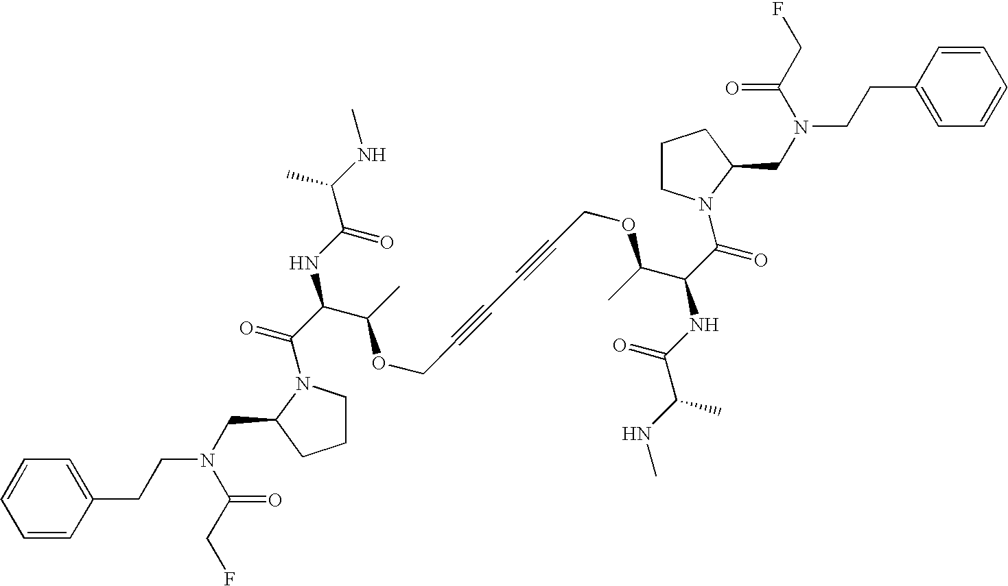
C1=CC=CC(CCN(CC2N(C(C(NC(C(NC)C)=O)C(OCC#CC#CCOC(C(C(=O)N3CCCC3CN(CCC3=CC=CC=C3)C(=O)CF)NC(C(NC)C)=O)C)C)=O)CCC2)C(CF)=O)=C1
